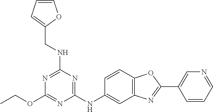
C1(NC2=CC3=C(C=C2)OC(C2=CN=CC=C2)=N3)=NC(NCC2=CC=CO2)=NC(OCC)=N1
